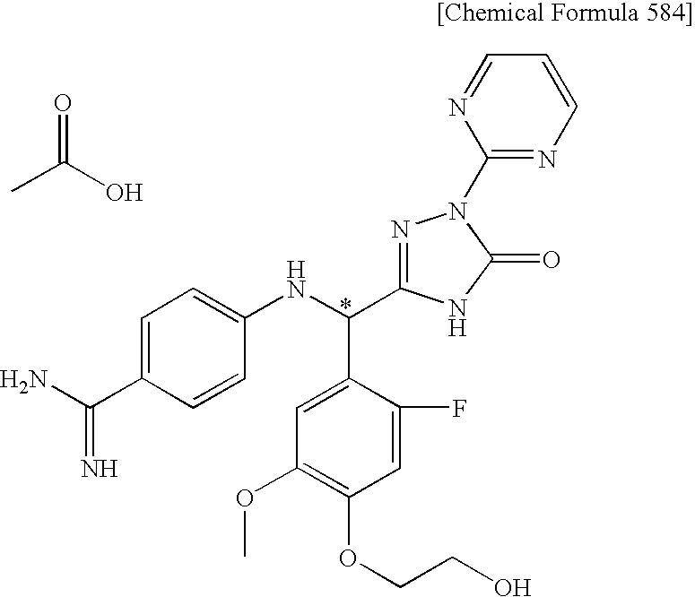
C1=C(C(NC2=CC=C(C(N)=N)C=C2)C2=NN(C3=NC=CC=N3)C(=O)N2)C(F)=CC(OCCO)=C1OC.CC(O)=O
